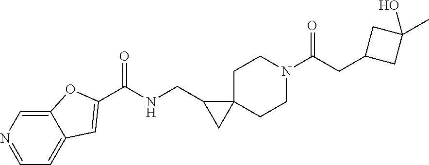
C12=CC=NC=C1OC(C(NCC1C3(C1)CCN(C(CC1CC(C)(O)C1)=O)CC3)=O)=C2
